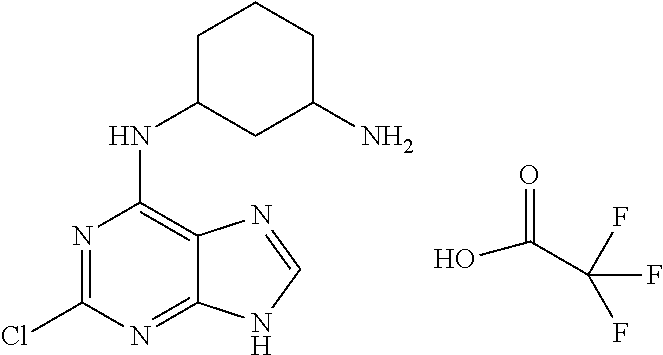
C1C(NC2=C3C(=NC(Cl)=N2)NC=N3)CC(N)CC1.C(C(F)(F)F)(O)=O
